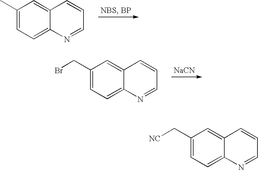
C12=CC(C)=CC=C1N=CC=C2.[NaCN].C12=CC(CBr)=CC=C1N=CC=C2.C12=CC(C[NC])=CC=C1N=CC=C2
